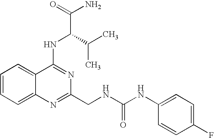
C1=CC=C2C(=C1)C(NC(C(C)C)C(N)=O)=NC(CNC(NC1=CC=C(F)C=C1)=O)=N2
